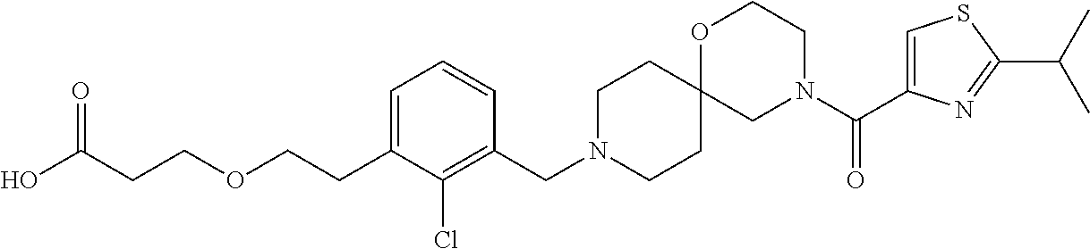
C1=C(C(N2CCOC3(C2)CCN(CC2=C(Cl)C(CCOCCC(O)=O)=CC=C2)CC3)=O)N=C(C(C)C)S1
